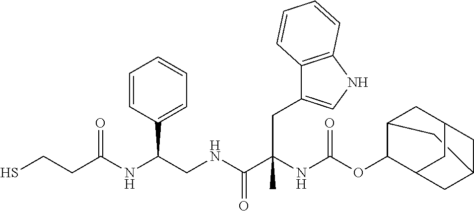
C1C2CC3CC(C(OC(NC(C(NCC(NC(CCS)=O)C4=CC=CC=C4)=O)(C)CC4=CNC5=C4C=CC=C5)=O)C1C3)C2
